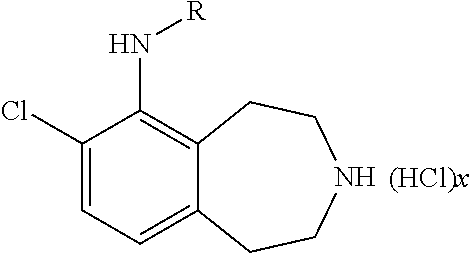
C1(Cl)=CC=C2C(=C1N[R])CCNCC2.[(HCl)x]
